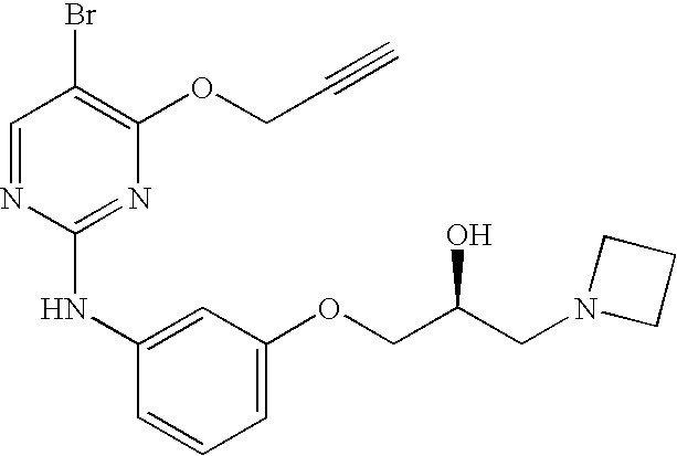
C1=NC(NC2=CC(OCC(CN3CCC3)O)=CC=C2)=NC(OCC#C)=C1Br
